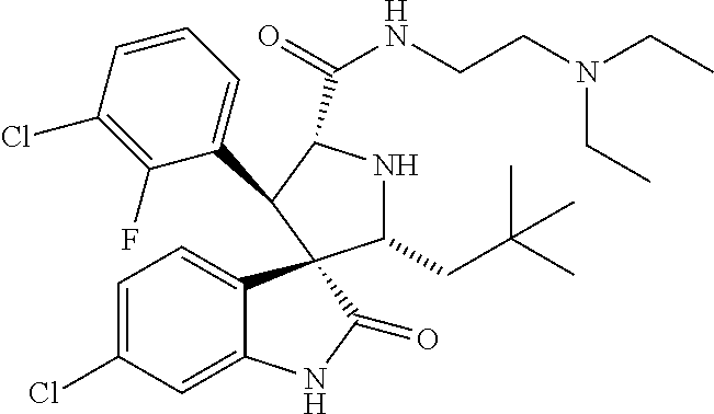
C1(C2C(C(=O)NCCN(CC)CC)NC(CC(C)(C)C)C23C2=CC=C(Cl)C=C2NC3=O)=CC=CC(Cl)=C1F
